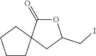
O1C(=O)C2(CC1CI)CCCC2
